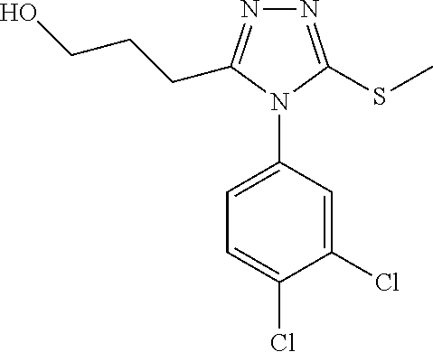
N1=C(SC)N(C2=CC=C(Cl)C(Cl)=C2)C(CCCO)=N1
